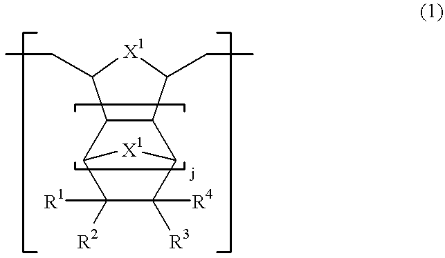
C12C(C(CC)[X1]C1CC)C1C([R3])([R4])C([R2])([R1])C2[X1]1
